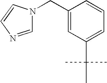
C1(CN2C=NC=C2)=CC(C(C)(C)C)=CC=C1
